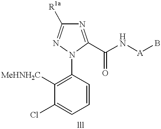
C1([MeHNH2C])=C(N2C(C(N[A]B)=O)=NC([R1a])=N2)C=CC=C1Cl
